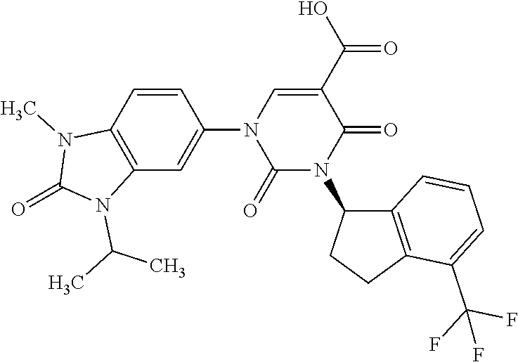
C1(N2C(=O)N(C3C4=C(CC3)C(C(F)(F)F)=CC=C4)C(=O)C(C(O)=O)=C2)=CC2=C(C=C1)N(C)C(=O)N2C(C)C
